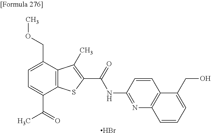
C1=C(C(=O)C)C2=C(C(COC)=C1)C(C)=C(C(=O)NC1=NC3=C(C=C1)C(CO)=CC=C3)S2.Br
